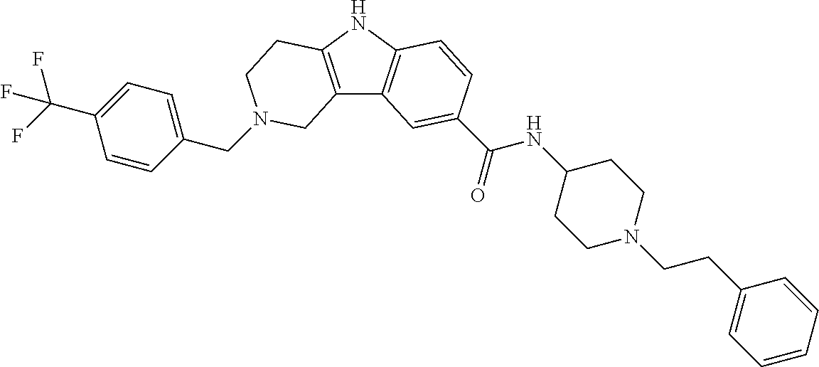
C1(CN2CCC3=C(C4=C(N3)C=CC(C(=O)NC3CCN(CCC5=CC=CC=C5)CC3)=C4)C2)=CC=C(C(F)(F)F)C=C1
